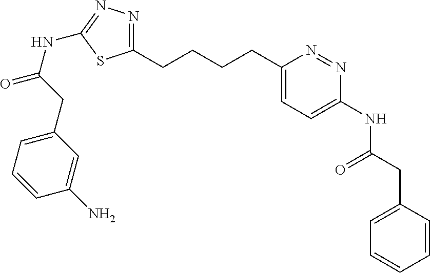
C1(CCCCC2=NN=C(NC(CC3=CC=CC(N)=C3)=O)S2)=CC=C(NC(CC2=CC=CC=C2)=O)N=N1
